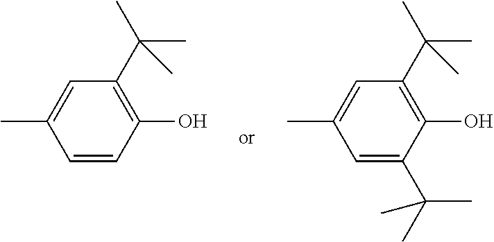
C1=CC(O)=C(C(C)(C)C)C=C1C.C1=C(C(C)(C)C)C(O)=C(C(C)(C)C)C=C1C
